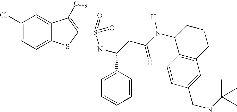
C1(Cl)=CC=C2C(=C1)C(C)=C(S(NC(C1=CC=CC=C1)CC(N([H])C1C3=C(CCC1)C=C(CNC(C)(C)C)C=C3)=O)(=O)=O)S2
